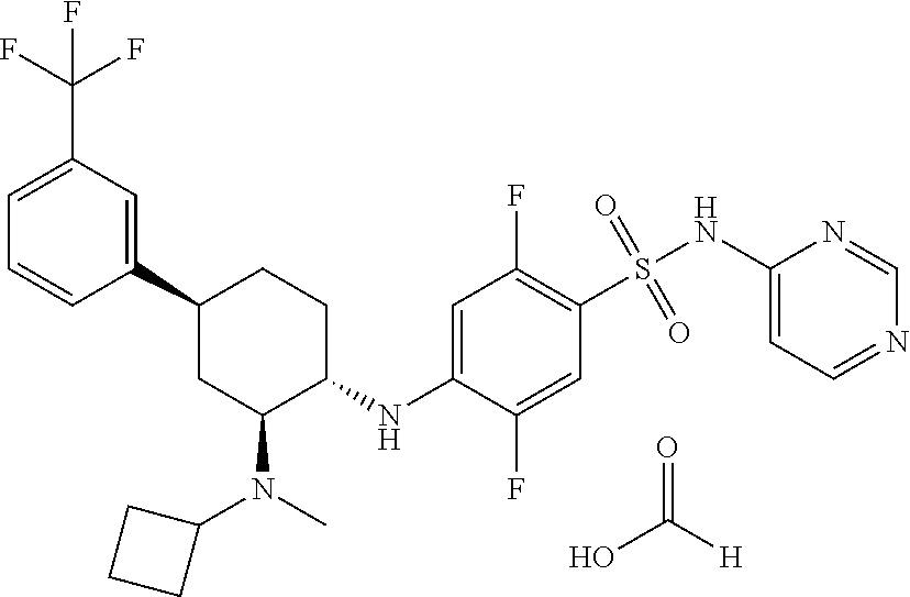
C1=C(C(F)(F)F)C=C(C2CC(N(C)C3CCC3)C(NC3=CC(F)=C(S(=O)(NC4=CC=NC=N4)=O)C=C3F)CC2)C=C1.O=C([H])O
